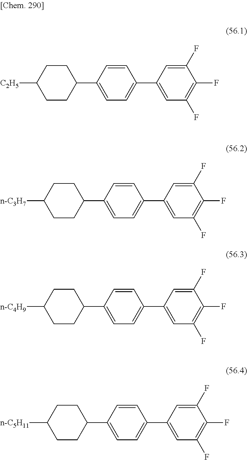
C1(C2=CC=C(C3=CC(F)=C(F)C(F)=C3)C=C2)CCC([C2H5])CC1.C1(C2=CC=C(C3=CC(F)=C(F)C(F)=C3)C=C2)CCC([n-C3H7])CC1.C1(C2=CC=C(C3=CC(F)=C(F)C(F)=C3)C=C2)CCC([n-C4H9])CC1.C1(C2=CC=C(C3=CC(F)=C(F)C(F)=C3)C=C2)CCC([n-C5H11])CC1
